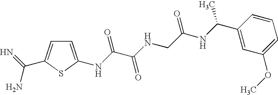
C1=C(NC(C(NCC(NC(C2=CC(OC)=CC=C2)C)=O)=O)=O)SC(C(=N)N)=C1
